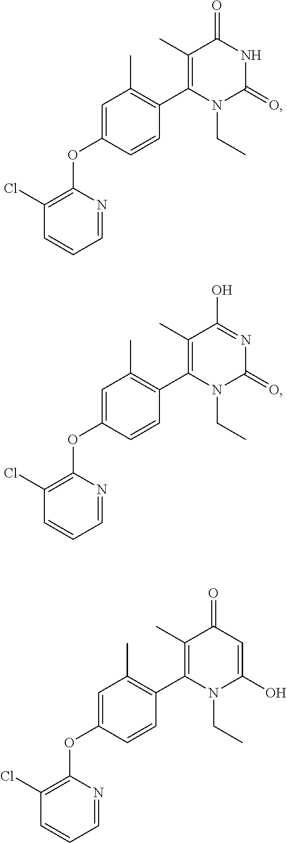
C1(C)=C(C2=C(C)C=C(OC3=C(Cl)C=CC=N3)C=C2)N(CC)C(=O)NC1=O.C1(C)=C(C2=C(C)C=C(OC3=C(Cl)C=CC=N3)C=C2)N(CC)C(=O)N=C1O.C1(C)=C(C2=C(C)C=C(OC3=C(Cl)C=CC=N3)C=C2)N(CC)C(O)=CC1=O
